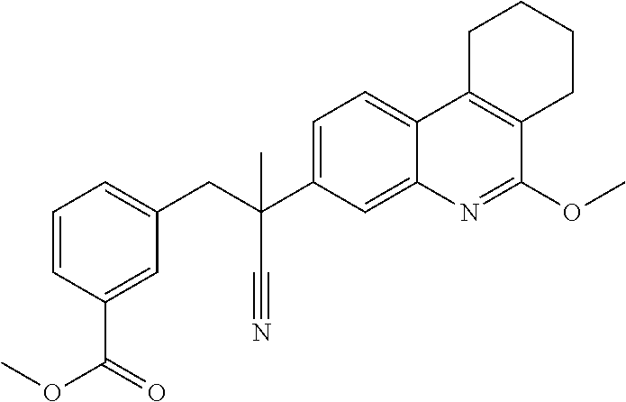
C1=C(C(CC2=CC=CC(C(=O)OC)=C2)(C#N)C)C=C2C(=C1)C1=C(C(OC)=N2)CCCC1
